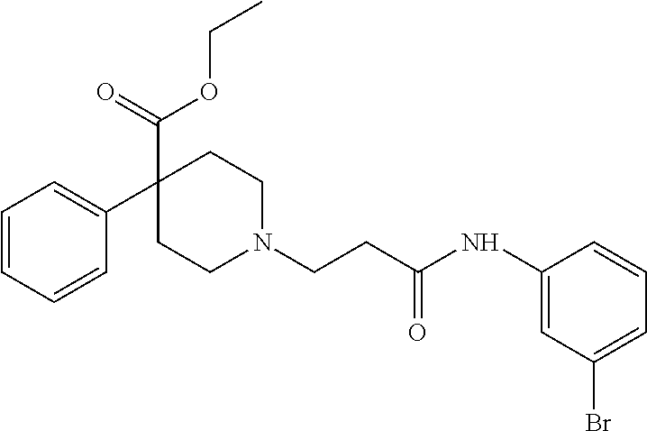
C1=CC=CC(C2(C(OCC)=O)CCN(CCC(=O)NC3=CC(Br)=CC=C3)CC2)=C1
